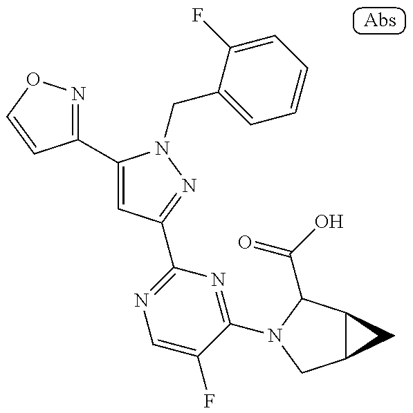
C1(C2=CC(C3=NC=C(F)C(N4C(C(=O)O)C5C(C4)C5)=N3)=NN2CC2=CC=CC=C2F)=NOC=C1
